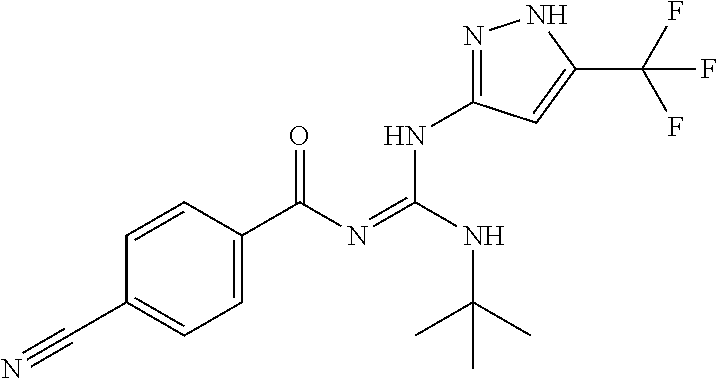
C1=CC(C(N=C(NC(C)(C)C)NC2=NNC(C(F)(F)F)=C2)=O)=CC=C1C#N
